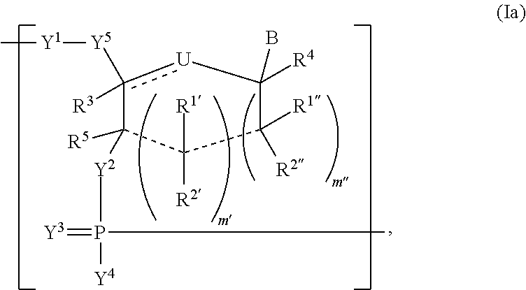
c1([R3])([Y5][Y1]C)[U]C(B)([R4])C([R1])([R2])C([R2])([R1])C1([R5])[Y2]P([Y4])(C)=[Y3]
